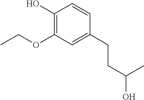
C1(O)=C(OCC)C=C(CCC(O)C)C=C1
